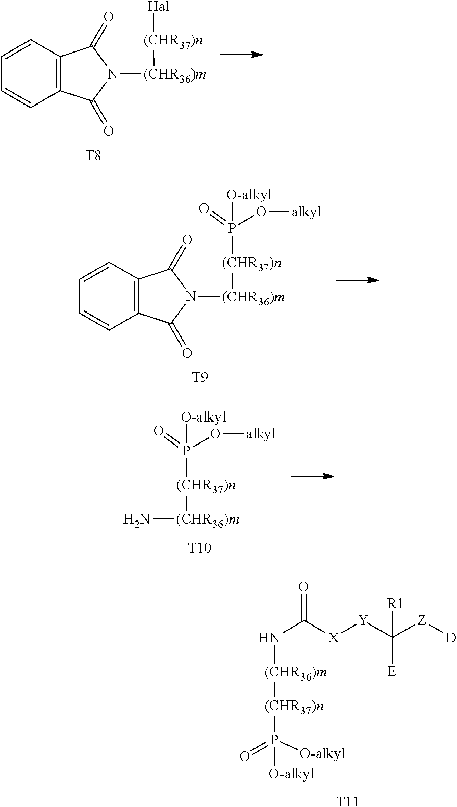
[T11].N([(CHR36)m][(CHR37)n]P(=O)([O-alkyl])[O-alkyl])C([X][Y]C([Z][D])([E])[R1])=O.C1=CC2=C(C=C1)C(=O)N([(CHR36)m][(CHR37)n][Hal])C2=O.[T8].C1=CC2=C(C=C1)C(=O)N([(CHR36)m][(CHR37)n]P(O[alkyl])(=O)[O-alkyl])C2=O.[T9].[(CHR36)m]([(CHR37)n]P(O[alkyl])(=O)[O-alkyl])N.[T10]
